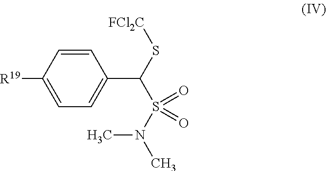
C1([R19])=CC=C(C(S[FCl2C])S(N(C)C)(=O)=O)C=C1
